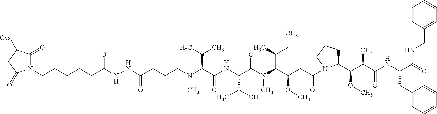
N(C(C(NC(C(C)C)C(N(C)C(C(C)CC)C(CC(=O)N1C(C(C(C(=O)NC(CC2=CC=CC=C2)C(=O)NCC2=CC=CC=C2)C)OC)CCC1)OC)=O)=O)C(C)C)(CCCC(NNC(CCCCCN1C(=O)C([Cys])CC1=O)=O)=O)C
